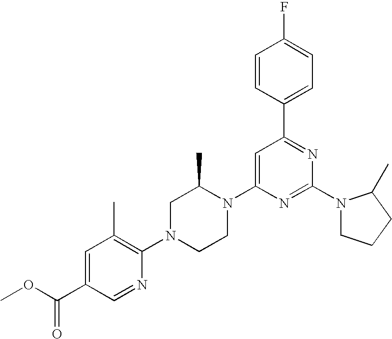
C1=C(C(OC)=O)C=NC(N2CCN(C3=CC(C4=CC=C(F)C=C4)=NC(N4CCCC4C)=N3)C(C)C2)=C1C
